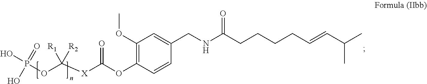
O(C1=C(OC)C=C(CNC(CCCCC=CC(C)C)=O)C=C1)C(=O)[X]C(OP(=O)(O)O)([R1])[R2]
